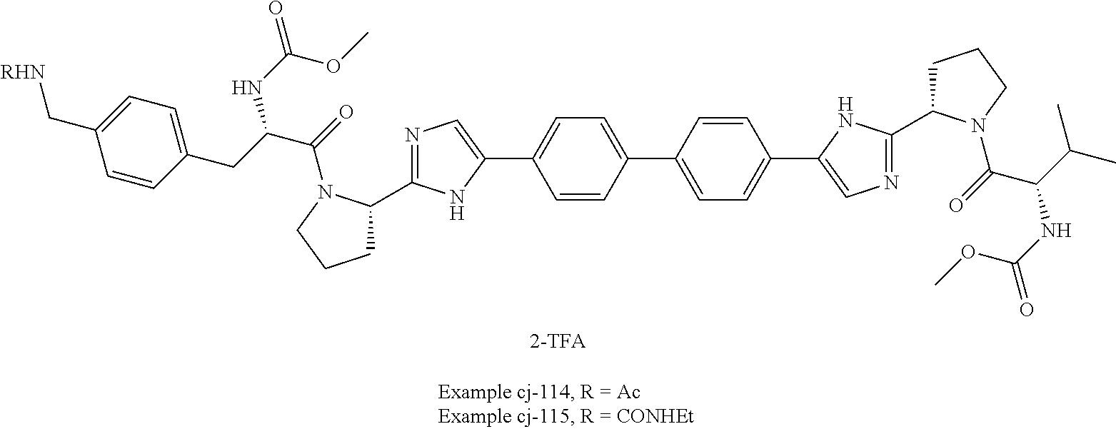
C1C(C2=NC=C(C3=CC=C(C4=CC=C(C5=CN=C(C6CCCN6C(=O)C(C(C)C)NC(=O)OC)N5)C=C4)C=C3)N2)N(C(=O)C(NC(=O)OC)CC2=CC=C(C[RHN])C=C2)CC1
